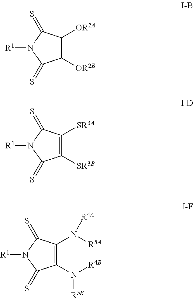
C1([OR2B])=C([OR2A])C(=S)N([R1])C1=S.C1([SR3B])=C([SR3A])C(=S)N([R1])C1=S.C1(N([R4B])[R5B])=C(N([R5A])[R4A])C(=S)N([R1])C1=S
